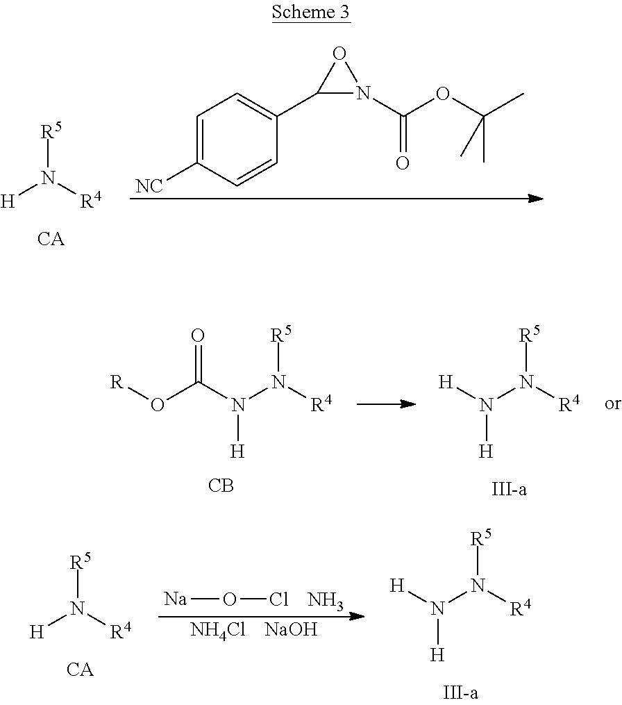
[R5]N([H])[R4].C1=C([NC])C=CC(C2N(C(=O)OC(C)(C)C)O2)=C1.[R]OC(N(N([R4])[R5])[H])=O.[CB].[R5]N(N([H])[H])[R4].[R5]N([H])[R4].[NH4Cl].[NaOH].[Na]OCl.N.[R5]N(N([H])[H])[R4]
